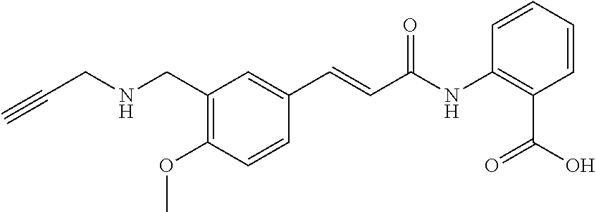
C1(CNCC#C)=C(OC)C=CC(C=CC(NC2=C(C(O)=O)C=CC=C2)=O)=C1
